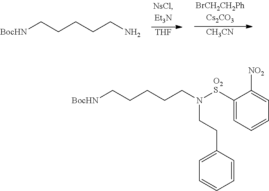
[BocHN]CCCCCN.[THF].[CH3CN].[BocHN]CCCCCN([O2S]C1=CC=CC=C1[NO2])CCC1=CC=CC=C1
